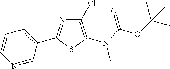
C1(Cl)=C(N(C(OC(C)(C)C)=O)C)SC(C2=CC=CN=C2)=N1
